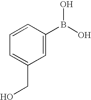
C1=CC=C(CO)C=C1B(O)O
